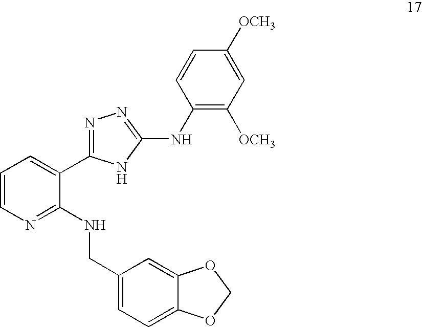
C1=CN=C(NCC2=CC=C3C(=C2)OCO3)C(C2=NN=C(NC3=C([OCH3])C=C([OCH3])C=C3)N2)=C1
